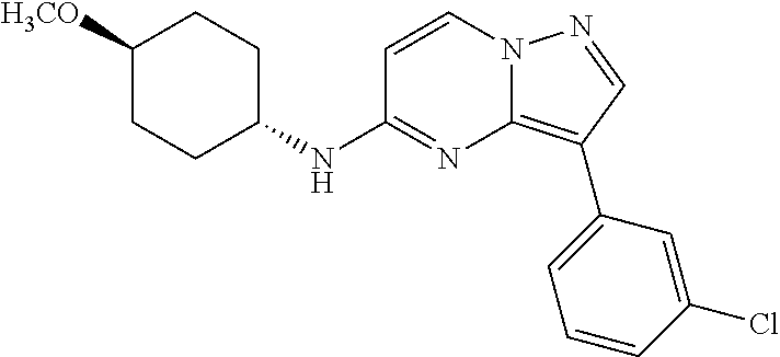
C1=CN2C(=C(C3=CC=CC(Cl)=C3)C=N2)N=C1NC1CCC([H3CO])CC1
